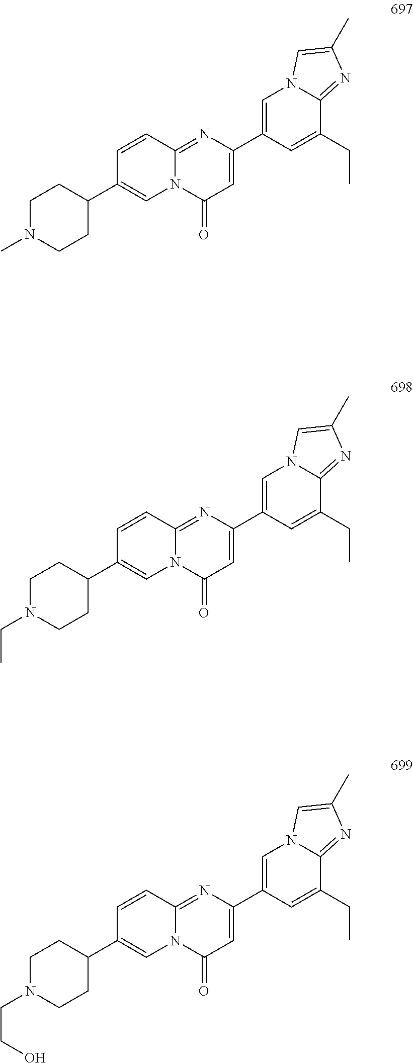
C1(C2=CN3C(=NC(C)=C3)C(CC)=C2)=CC(=O)N2C(=N1)C=CC(C1CCN(C)CC1)=C2.C1(C2=CN3C(=NC(C)=C3)C(CC)=C2)=CC(=O)N2C(=N1)C=CC(C1CCN(CC)CC1)=C2.C1(C2=CN3C(=NC(C)=C3)C(CC)=C2)=CC(=O)N2C(=N1)C=CC(C1CCN(CCO)CC1)=C2
